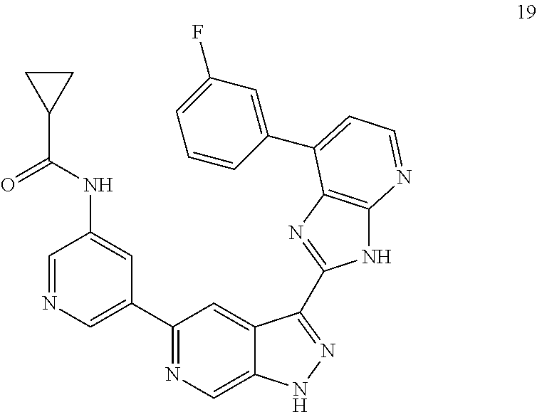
C1(C2=CN=CC(NC(C3CC3)=O)=C2)=NC=C2C(=C1)C(C1=NC3=C(N1)N=CC=C3C1=CC(F)=CC=C1)=NN2
